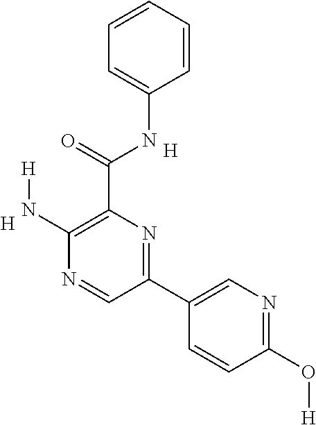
C1(N[H])=C(C(NC2=CC=CC=C2)=O)N=C(C2=CN=C(O[H])C=C2)C=N1.[H].[H]
